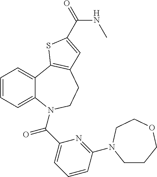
C1=CC=C2C(=C1)C1=C(CCN2C(C2=CC=CC(N3CCCOCC3)=N2)=O)C=C(C(=O)NC)S1
